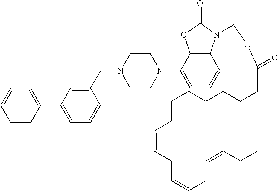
C12=C(C(N3CCN(CC4=CC(C5=CC=CC=C5)=CC=C4)CC3)=CC=C1)OC(=O)N2COC(CCCCCCCC=CCC=CCC=CCC)=O
